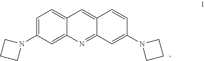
C12=CC=C(N3CCC3)C=C1N=C1C(=C2)C=CC(N2CCC2)=C1
